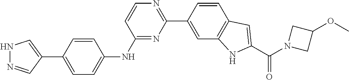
C1=CC(C2=NC=CC(NC3=CC=C(C4=CNN=C4)C=C3)=N2)=CC2=C1C=C(C(N1CC(OC)C1)=O)N2
